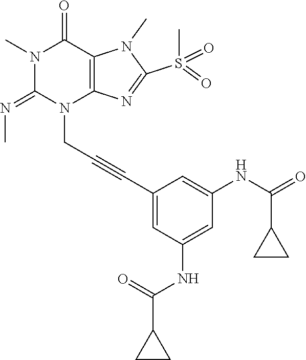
N1(C)C(=NC)N(CC#CC2=CC(NC(C3CC3)=O)=CC(NC(=O)C3CC3)=C2)C2=C(C1=O)N(C)C(S(C)(=O)=O)=N2
